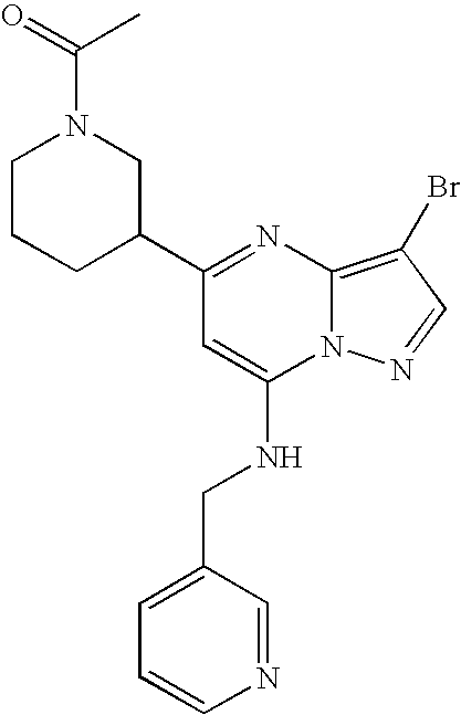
C1CCC(C2=NC3=C(Br)C=NN3C(NCC3=CC=CN=C3)=C2)CN1C(=O)C
